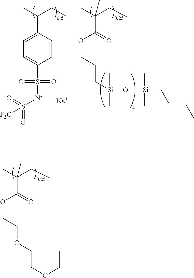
O=C(OCCOCCOCC)C(C)(CC)C.C1=C(C(C)CC)C=CC(S(=O)(=O)[N-]S(=O)(=O)[F3C])=C1.[Na].O=C(OCCC[Si](C)(O[Si](C)(C)CCCC)C)C(C)(CC)C
